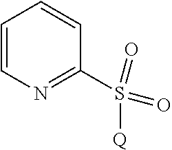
C1=CN=C(S(=O)(=O)[Q])C=C1
